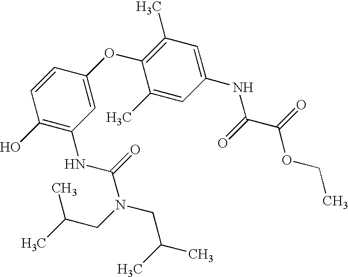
C1(O)=C(NC(=O)N(CC(C)C)CC(C)C)C=C(OC2=C(C)C=C(NC(C(OCC)=O)=O)C=C2C)C=C1
